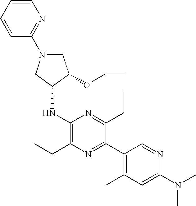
C1N(C2=NC=CC=C2)CC(NC2=C(CC)N=C(C3=C(C)C=C(N(C)C)N=C3)C(CC)=N2)C1OCC
